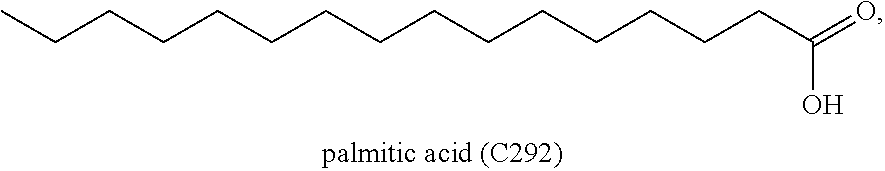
C(O)(CCCCCCCCCCCCCCC)=O
